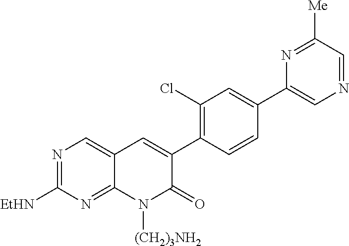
N1=C([EtHN])N=C2C(=C1)C=C(C1=C(Cl)C=C(C3=CN=CC([Me])=N3)C=C1)C(=O)N2[(CH2)3NH2]
